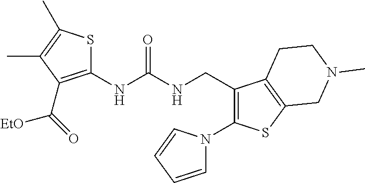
C1(NC(NCC2=C(N3C=CC=C3)SC3=C2CCN(C)C3)=O)=C(C(=O)[EtO])C(C)=C(C)S1
